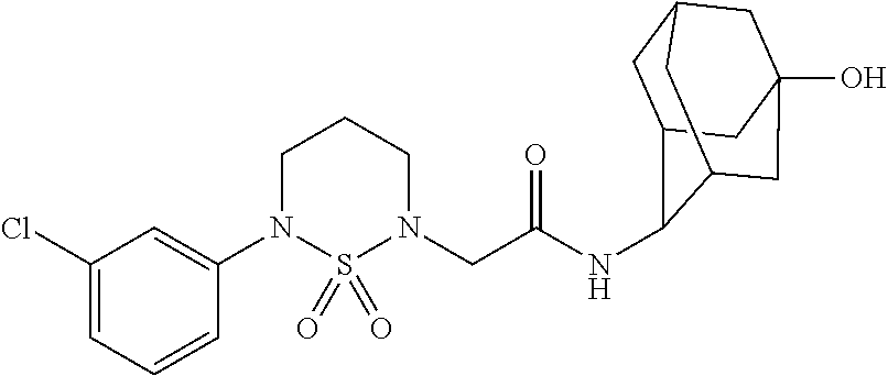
C1(N2CCCN(CC(=O)NC3C4CC5CC(O)(CC3C5)C4)S2(=O)=O)=CC(Cl)=CC=C1
